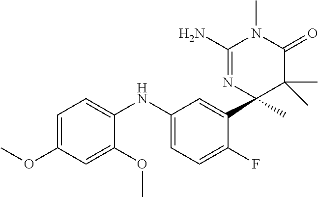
C1(NC2=CC=C(OC)C=C2OC)=CC=C(F)C(C2(C)C(C)(C)C(=O)N(C)C(N)=N2)=C1
